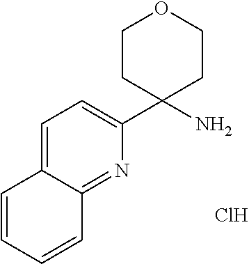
C1=CC=CC2=NC(C3(N)CCOCC3)=CC=C12.Cl
